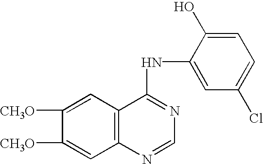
C1([CH3O])=CC2=C(C=C1[CH3O])C(NC1=CC(Cl)=CC=C1O)=NC=N2
